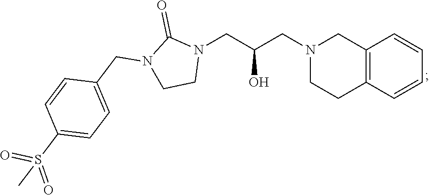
C12=C(C=CC=C1)CCN(CC(CN1C(=O)N(CC3=CC=C(S(=O)(=O)C)C=C3)CC1)O)C2
